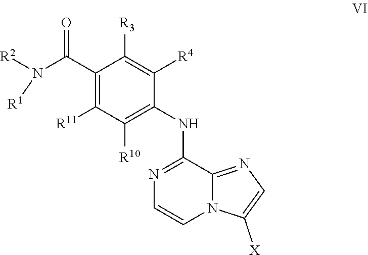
N(C(C1=C([R11])C([R10])=C(NC2=NC=CN3C2=NC=C3[X])C([R4])=C1[R3])=O)([R2])[R1]
